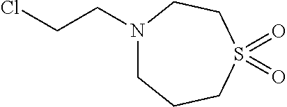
N1(CCCl)CCCS(=O)(=O)CC1
